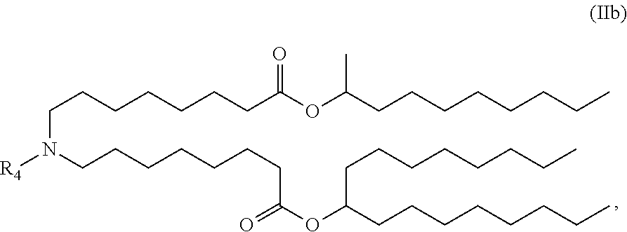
C(CCCCCCC(OC(CCCCCCCC)C)=O)N(CCCCCCCC(OC(CCCCCCCC)CCCCCCCC)=O)[R4]
